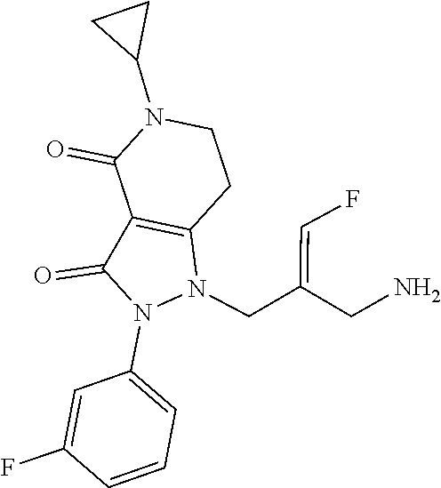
C1(F)=CC(N2C(=O)C3=C(CCN(C4CC4)C3=O)N2CC(=CF)CN)=CC=C1
